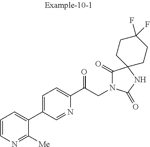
C1=CN=C([Me])C(C2=CC=C(C(CN3C(=O)C4(NC3=O)CCC(F)(F)CC4)=O)N=C2)=C1
